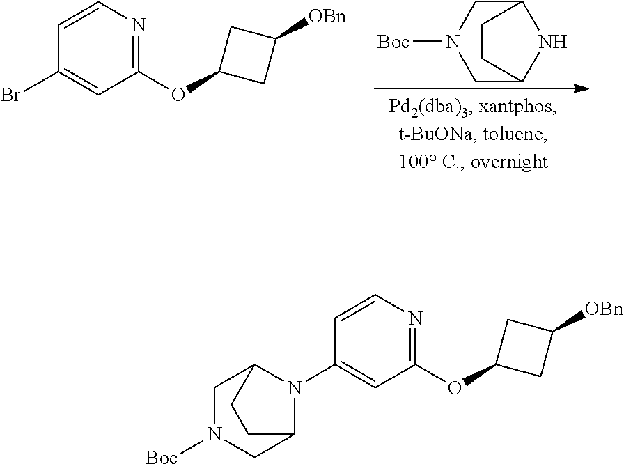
[Boc]N1CC2NC(C1)CC2.C1=CN=C(OC2CC([OBn])C2)C=C1Br.C1=CN=C(OC2CC([OBn])C2)C=C1N1C2CN([Boc])CC1CC2
